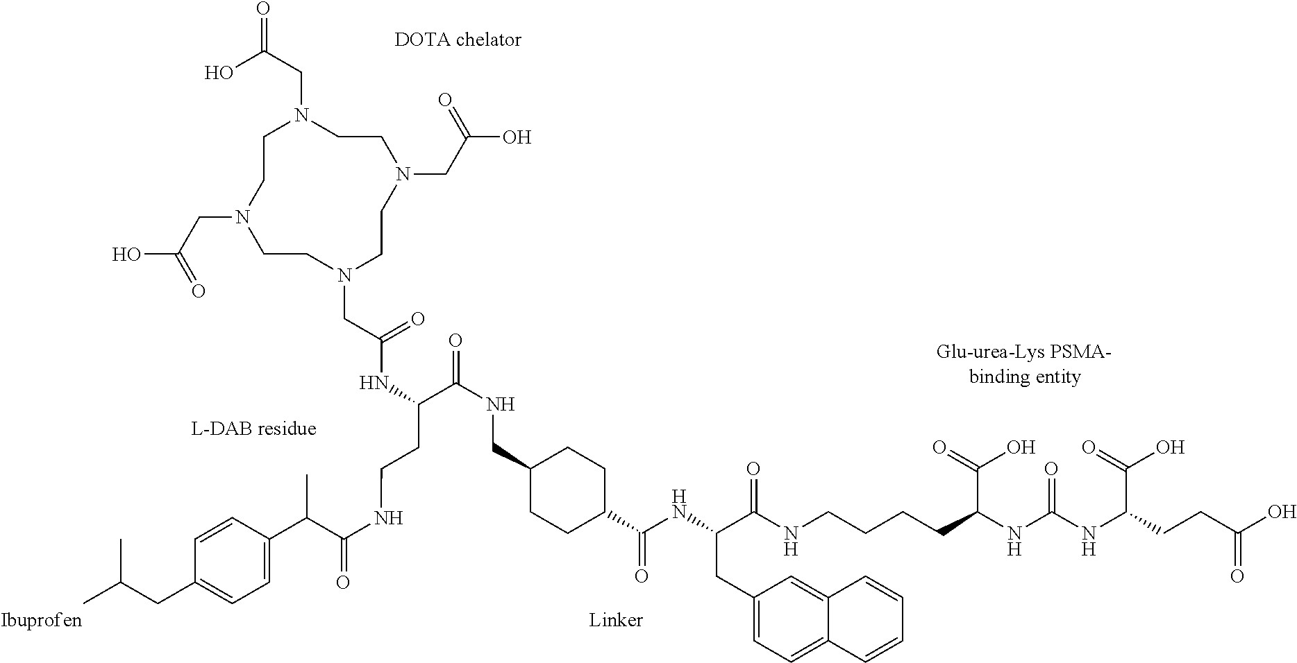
CC(CC1=CC=C(C(C(NCCC(C(=O)NCC2CCC(C(NC(C(NCCCCC(NC(NC(CCC(O)=O)C(=O)O)=O)C(=O)O)=O)CC3=CC=C4C(=C3)C=CC=C4)=O)CC2)NC(CN2CCN(CC(O)=O)CCN(CC(=O)O)CCN(CC(O)=O)CC2)=O)=O)C)C=C1)C
